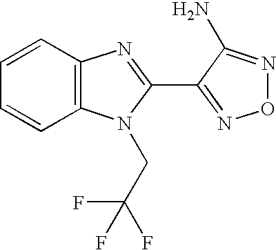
C1=CC2=C(C=C1)N(CC(F)(F)F)C(C1=NON=C1N)=N2
